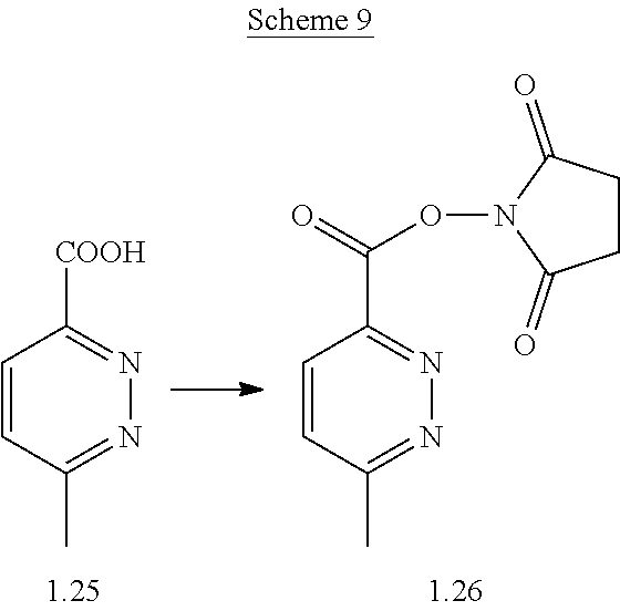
C1=CC(C)=NN=C1[COOH].C1=CC(C)=NN=C1C(ON1C(=O)CCC1=O)=O
